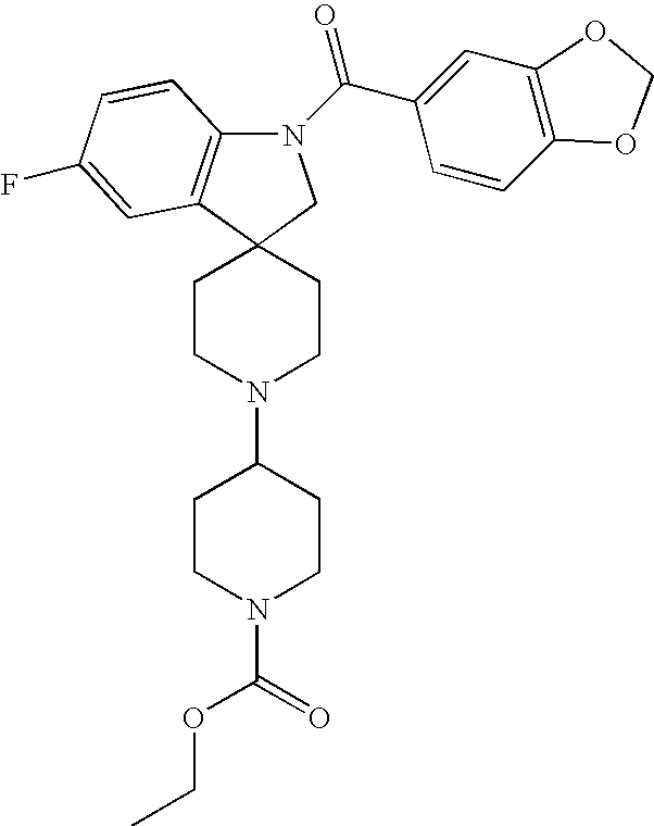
N1(C(C2=CC3=C(C=C2)OCO3)=O)C2=C(C3(C1)CCN(C1CCN(C(=O)OCC)CC1)CC3)C=C(F)C=C2
